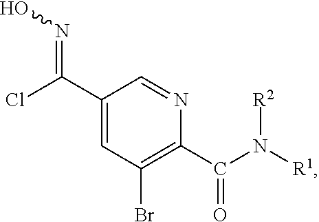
C(C1=CC(Br)=C(C(N([R1])[R2])=O)N=C1)(Cl)=NO
